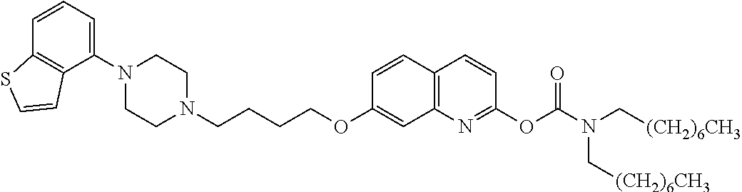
C1N(C2=CC=CC3=C2C=CS3)CCN(CCCCOC2=CC3=C(C=C2)C=CC(OC(N(C[(CH2)6CH3])C[(CH2)6CH3])=O)=N3)C1
